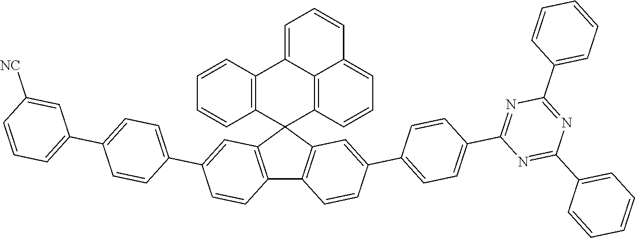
C12=C(C3(C4=C1C=CC(C1=CC=C(C5=NC(C6=CC=CC=C6)=NC(C6=CC=CC=C6)=N5)C=C1)=C4)C1=C4C(=CC=CC4=CC=C1)C1=C3C=CC=C1)C=C(C1=CC=C(C3=CC=CC([NC])=C3)C=C1)C=C2
